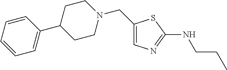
C1(CN2CCC(C3=CC=CC=C3)CC2)=CN=C(NCCC)S1
